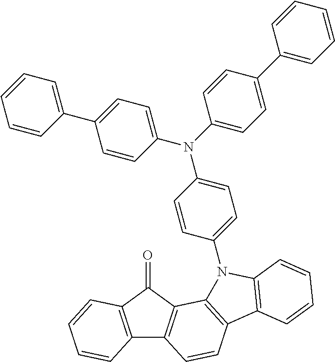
C12=C(C(=O)C3=C1C=CC1=C3N(C3=CC=C(N(C4=CC=C(C5=CC=CC=C5)C=C4)C4=CC=C(C5=CC=CC=C5)C=C4)C=C3)C3=C1C=CC=C3)C=CC=C2
